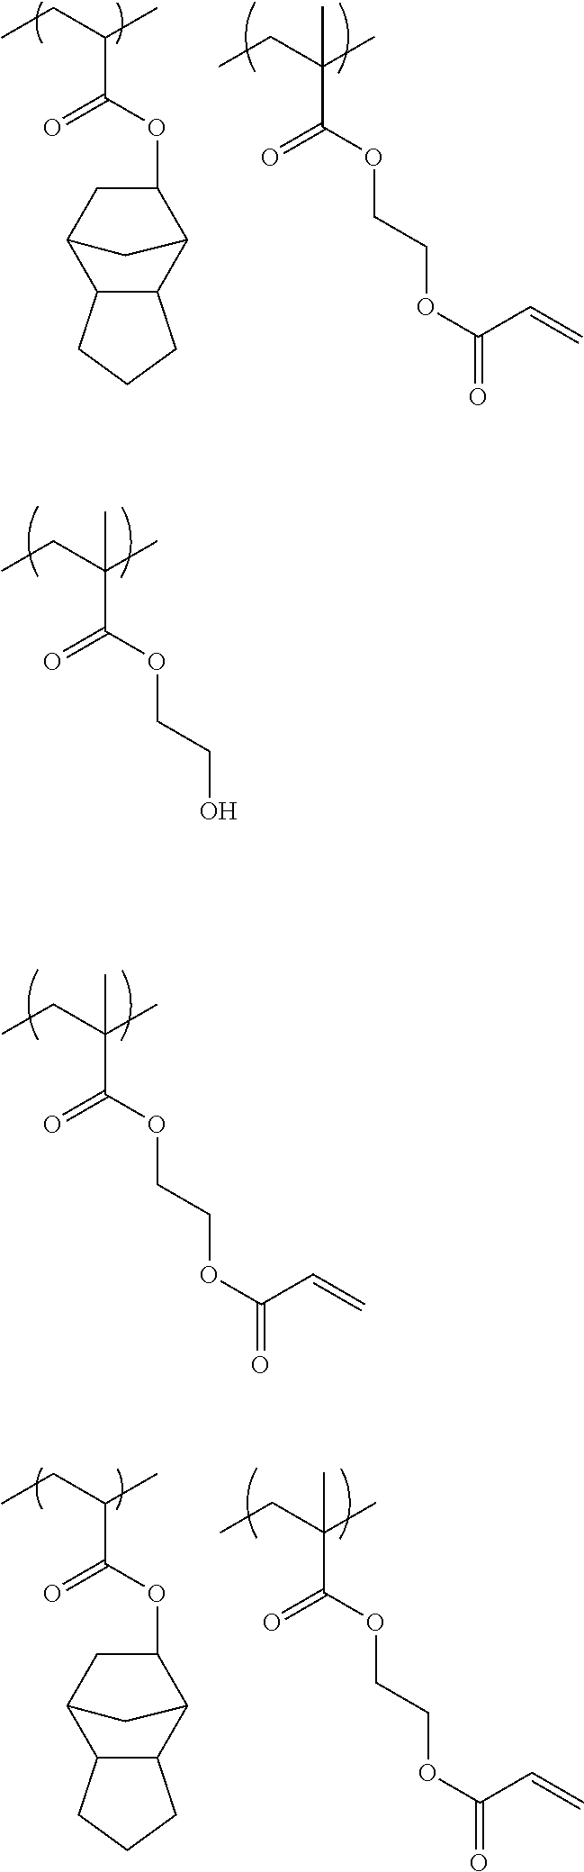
C12C(C3C(OC(=O)C(CC)C)CC1C3)CCC2.C(OC(=O)C(CC)(C)C)COC(=O)C=C.C(OC(=O)C(CC)(C)C)CO.C(OC(=O)C(CC)(C)C)COC(=O)C=C.C12C(C3C(OC(=O)C(CC)C)CC1C3)CCC2.C(OC(=O)C(CC)(C)C)COC(=O)C=C
